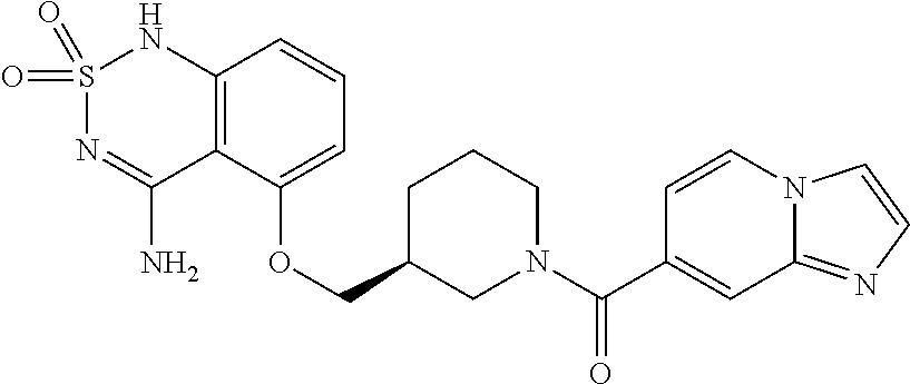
C12=C(C(OCC3CN(C(C4=CC5=NC=CN5C=C4)=O)CCC3)=CC=C1)C(N)=NS(=O)(=O)N2
